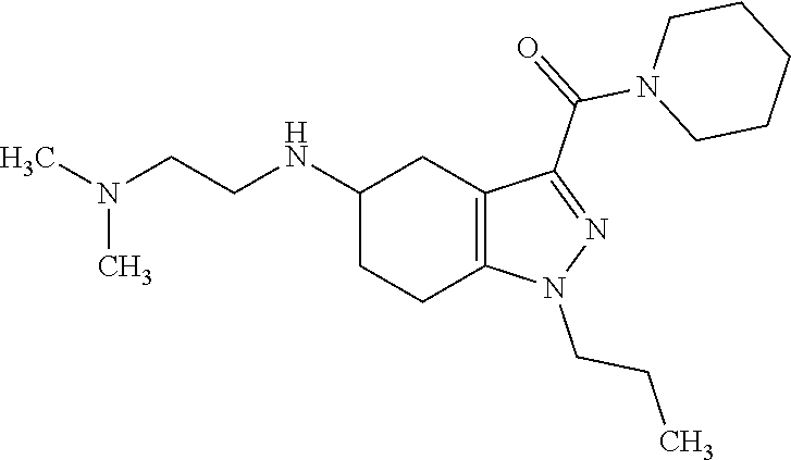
C1(NCCN(C)C)CCC2=C(C1)C(C(N1CCCCC1)=O)=NN2CCC
